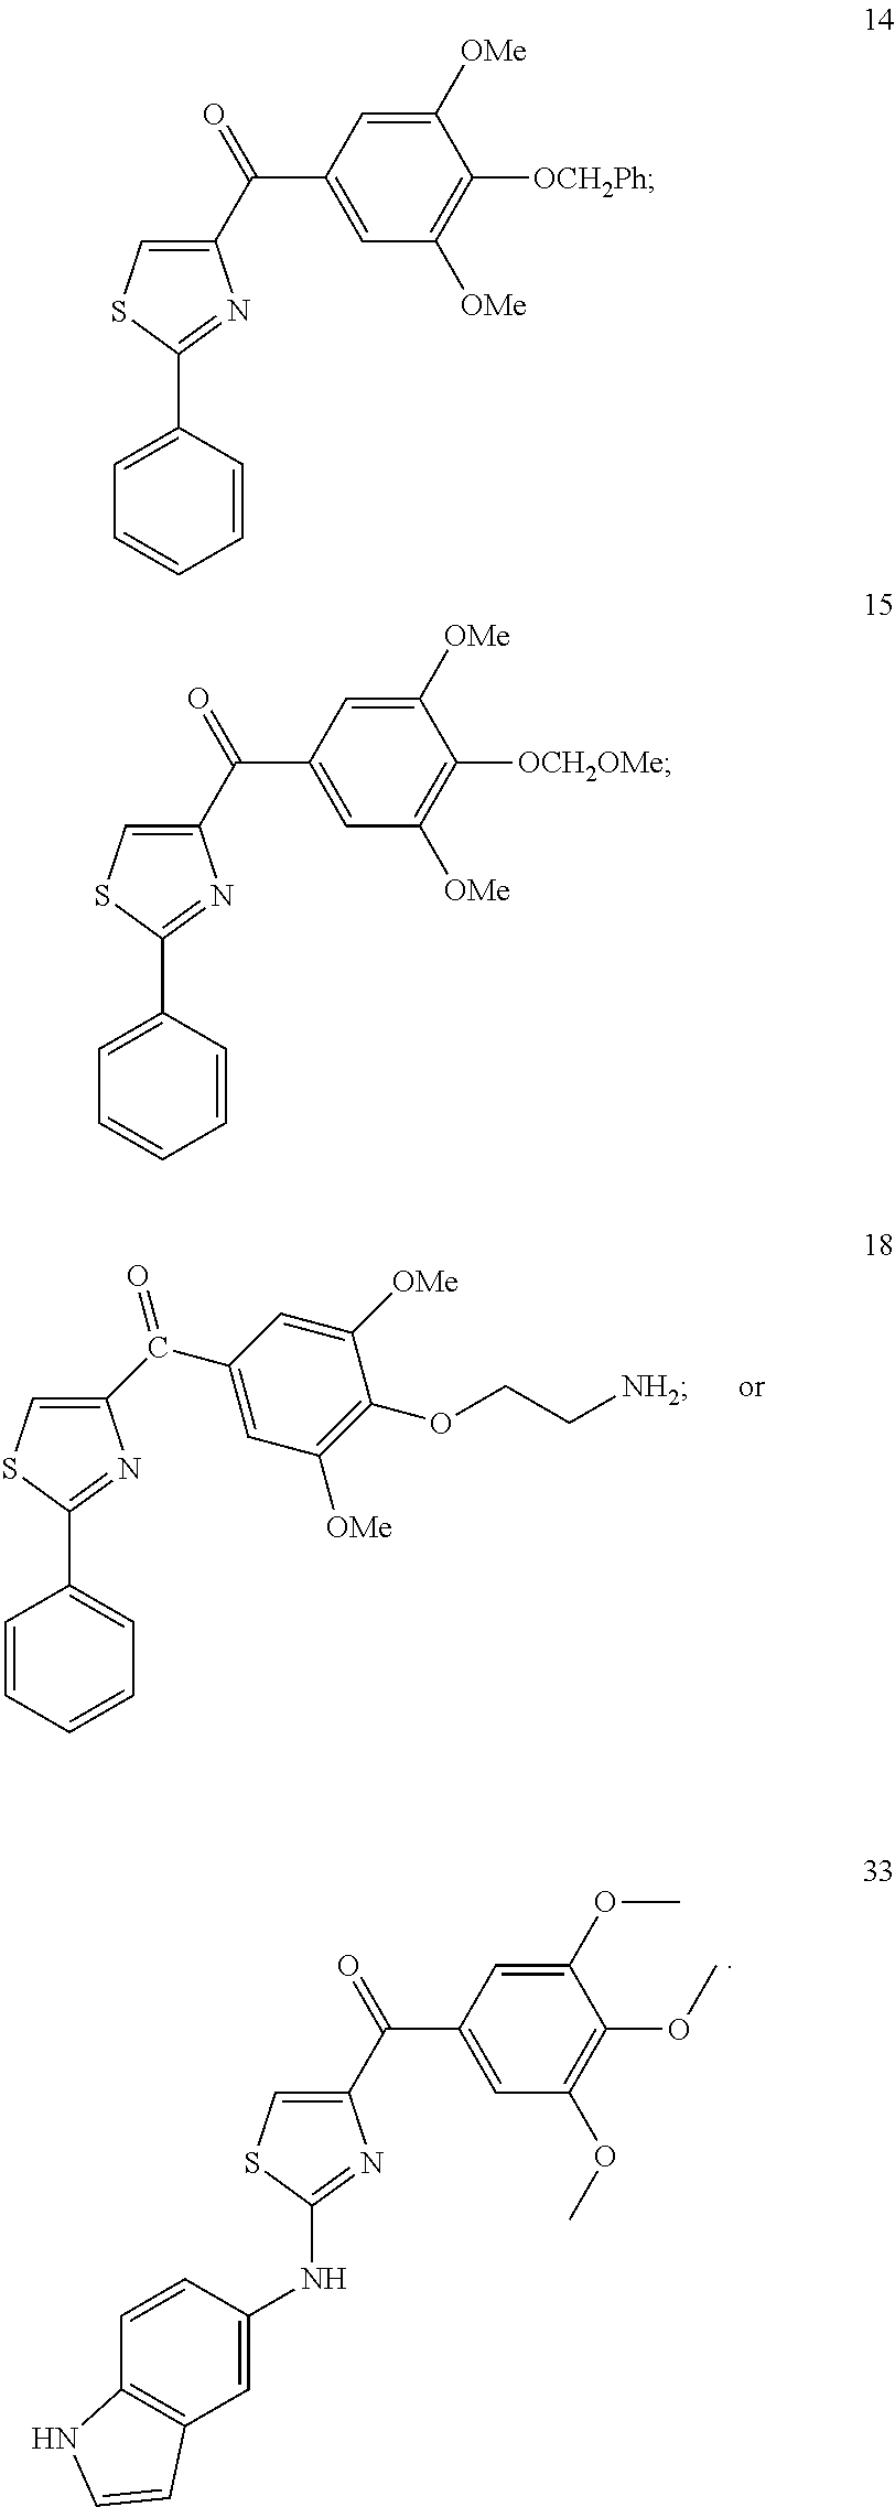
C1(C(C2=CC(OC)=C(OC)C(OC)=C2)=O)=CSC(NC2=CC3=C(C=C2)NC=C3)=N1.[NH2]CCOC1=C([OMe])C=C(C(C2=CSC(C3=CC=CC=C3)=N2)=O)C=C1[OMe].C1(C(C2=CC([OMe])=C([OCH2OMe])C([OMe])=C2)=O)=CSC(C2=CC=CC=C2)=N1.C1(C(C2=CC([OMe])=C([OCH2Ph])C([OMe])=C2)=O)=CSC(C2=CC=CC=C2)=N1
